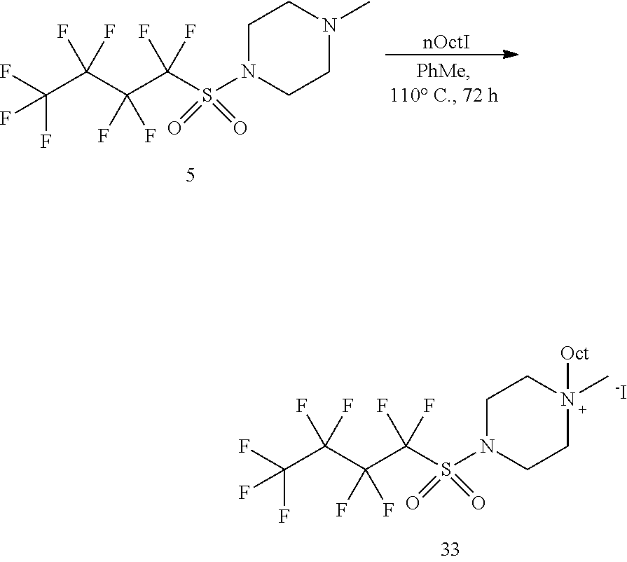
[nOctI].C(C(C(C(S(N1CCN(C)CC1)(=O)=O)(F)F)(F)F)(F)F)(F)(F)F.C(C(C(C(S(N1CCN(C)([Oct])CC1)(=O)=O)(F)F)(F)F)(F)F)(F)(F)F.[-I]
